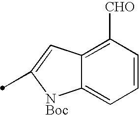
C12=C([CHO])C=CC=C1[NBoc]C(C)=C2
